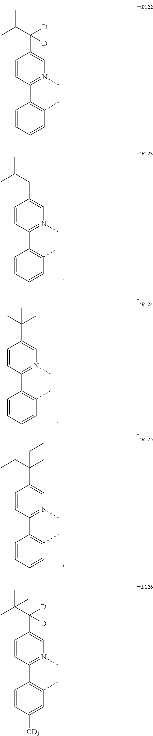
C1=CC(C2=C(C)C=CC=C2)=N(C)C=C1C(C(C)C)([D])[D].C1=CC(C2=C(C)C=CC=C2)=N(C)C=C1CC(C)C.C1=CC(C2=C(C)C=CC=C2)=N(C)C=C1C(C)(C)C.C1=CC(C2=C(C)C=CC=C2)=N(C)C=C1C(CC)(C)CC.C1=CC(C2=C(C)C=C([CD3])C=C2)=N(C)C=C1C(C(C)(C)C)([D])[D]
